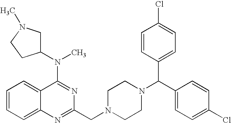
C1=CC=C2C(=C1)C(N(C)C1CN(C)CC1)=NC(CN1CCN(C(C3=CC=C(Cl)C=C3)C3=CC=C(Cl)C=C3)CC1)=N2
